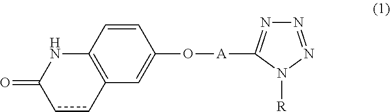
c1cC2=C(NC1=O)C=CC(O[A]C1=NN=NN1[R])=C2
